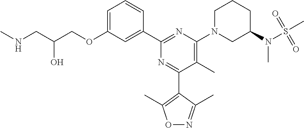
C1=C(OCC(CNC)O)C=C(C2=NC(N3CC(N(S(C)(=O)=O)C)CCC3)=C(C)C(C3=C(C)ON=C3C)=N2)C=C1
